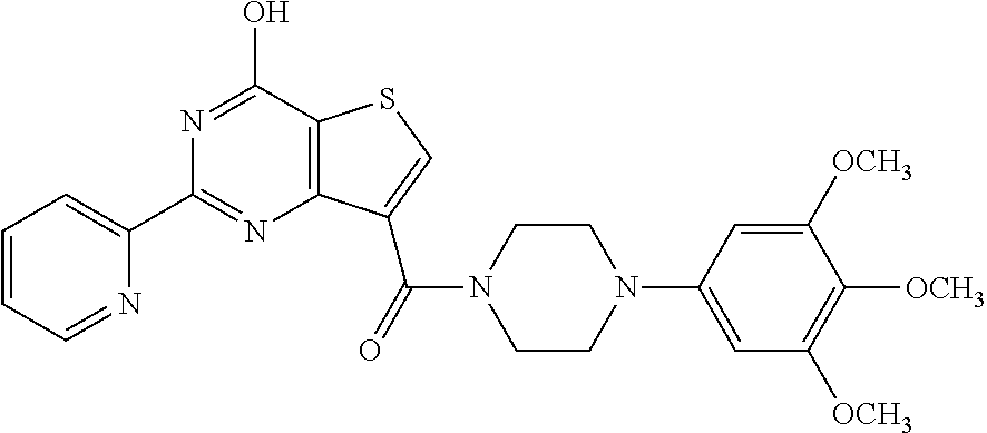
C1(C2=CC=CC=N2)=NC2=C(C(O)=N1)SC=C2C(=O)N1CCN(C2=CC([OCH3])=C([OCH3])C([OCH3])=C2)CC1
